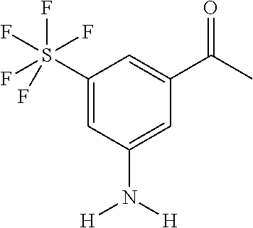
C1(S(F)(F)(F)(F)F)=CC(N([H])[H])=CC(C(C)=O)=C1
